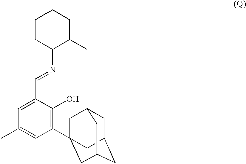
C1(C23CC4CC(CC(C2)C4)C3)=C(O)C(C=NC2CCCCC2C)=CC(C)=C1
